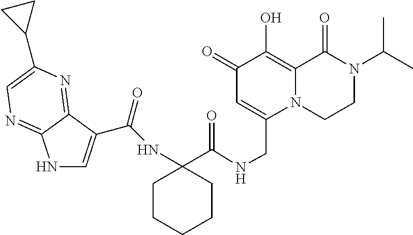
CC(C)N1C(=O)C2=C(O)C(=O)C=C(CNC(=O)C3(NC(=O)C4=CNC5=NC=C(C6CC6)N=C45)CCCCC3)N2CC1
